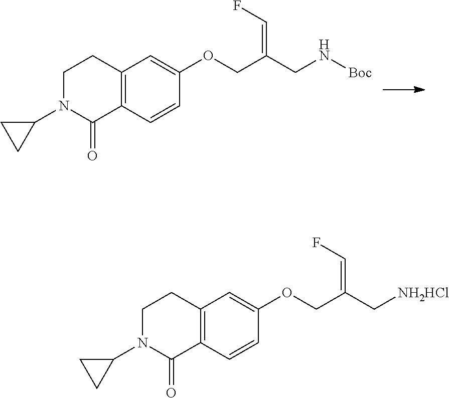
C12=C(C=CC(OCC(C[NH2HCl])=CF)=C1)C(=O)N(C1CC1)CC2.C12=C(C=CC(OCC(CN[Boc])=CF)=C1)C(=O)N(C1CC1)CC2
